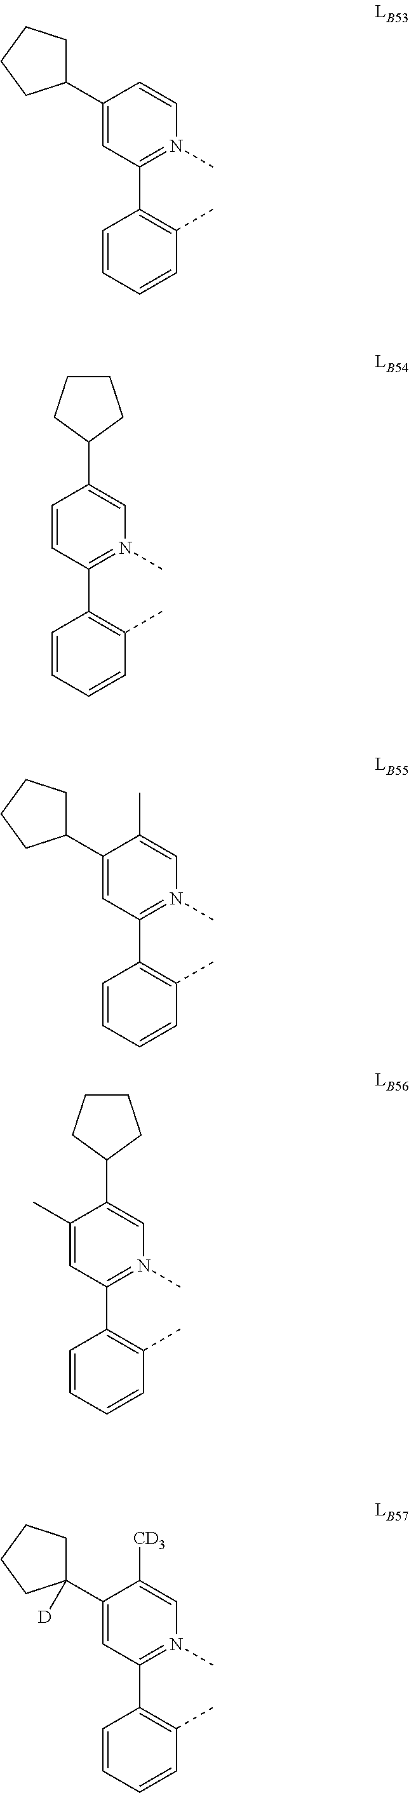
C1(C2([D])CCCC2)=CC(C2=C(C)C=CC=C2)=N(C)C=C1[CD3].C1(C2CCCC2)=CC(C2=C(C)C=CC=C2)=N(C)C=C1.C1(C2CCCC2)=CC(C2=C(C)C=CC=C2)=N(C)C=C1C.C1(C)=CC(C2=C(C)C=CC=C2)=N(C)C=C1C1CCCC1.C1=CC(C2=C(C)C=CC=C2)=N(C)C=C1C1CCCC1
